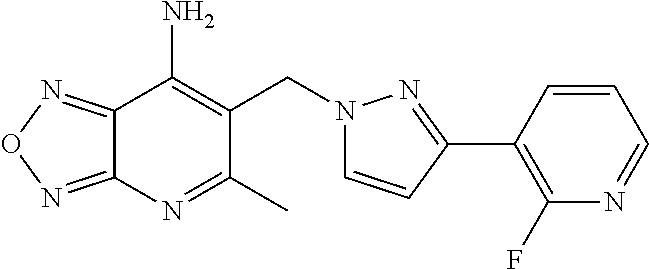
C12=NON=C1N=C(C)C(CN1C=CC(C3=C(F)N=CC=C3)=N1)=C2N
